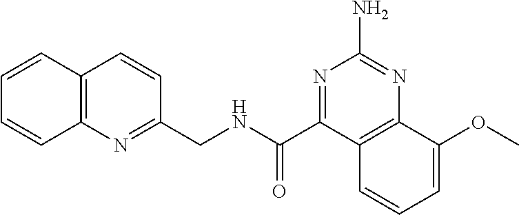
C12=C(N=C(CNC(=O)C3=NC(N)=NC4=C3C=CC=C4OC)C=C1)C=CC=C2
